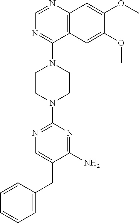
C12=C(N=CN=C1N1CCN(C3=NC=C(CC4=CC=CC=C4)C(N)=N3)CC1)C=C(OC)C(OC)=C2
